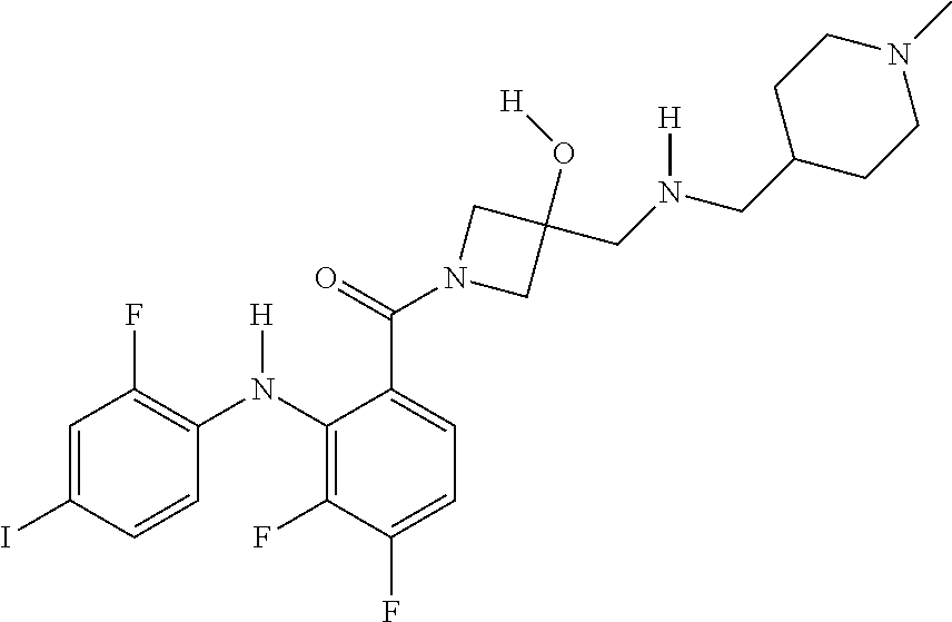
C1=C(I)C=CC(N(C2=C(F)C(F)=CC=C2C(=O)N2CC(O[H])(CN(CC3CCN(C)CC3)[H])C2)[H])=C1F
